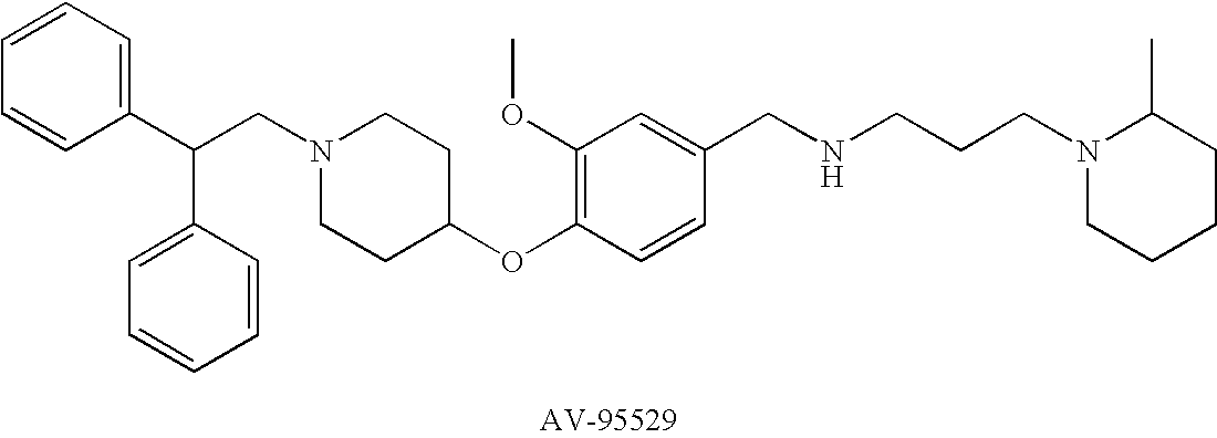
C(CN1CCC(OC2=C(OC)C=C(CNCCCN3CCCCC3C)C=C2)CC1)(C1=CC=CC=C1)C1=CC=CC=C1
